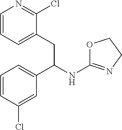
C1=CC=C(CC(C2=CC=CC(Cl)=C2)NC2=NCCO2)C(Cl)=N1
